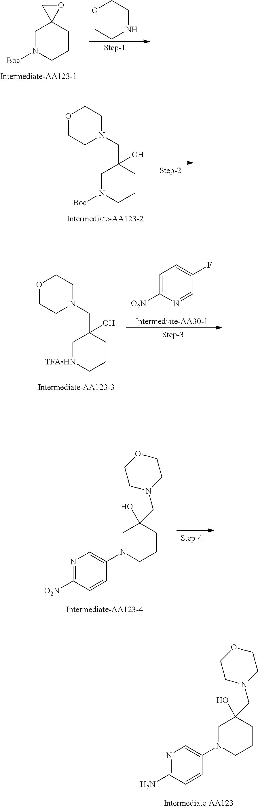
C1N([Boc])CCCC12OC2.O1CCNCC1.C1N([Boc])CCCC1(CN1CCOCC1)O.C1N(C2=CN=C([O2N])C=C2)CCCC1(O)CN1CCOCC1.C1N(C2=CN=C(N)C=C2)CCCC1(O)CN1CCOCC1.C1C(CN2CCOCC2)(O)CCC[TFAHN]1.C1=C([O2N])N=CC(F)=C1
